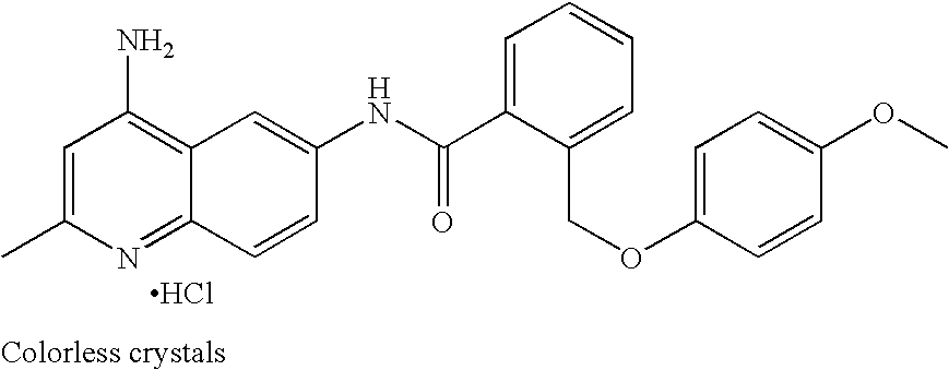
CC1=CC(N)=C2C(=N1)C=CC(NC(C1=CC=CC=C1COC1=CC=C(OC)C=C1)=O)=C2.Cl
